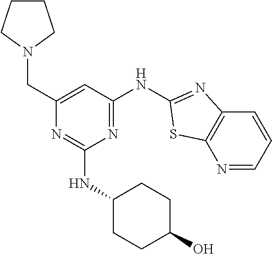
N1=CC=CC2=C1SC(NC1=NC(NC3CCC(O)CC3)=NC(CN3CCCC3)=C1)=N2
